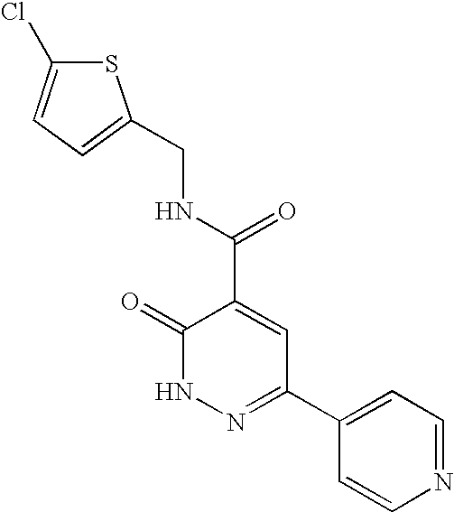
C1(=O)NN=C(C2=CC=NC=C2)C=C1C(NCC1=CC=C(Cl)S1)=O
